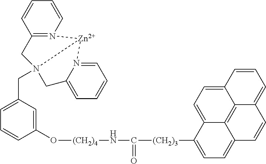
C1=C(CN23CC4=CC=CC=N4[Zn]2N2=C(C3)C=CC=C2)C=C(O[(CH2)4]NC([(CH2)3]C2=CC=C3C4=C5C(=CC=C24)C=CC=C5C=C3)=O)C=C1
